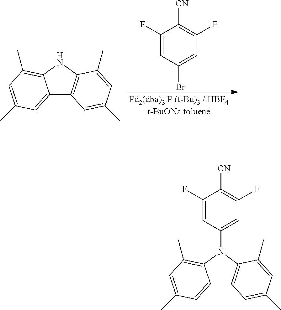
C12=CC(C)=CC(C)=C1NC1=C2C=C(C)C=C1C.C1(F)=CC(Br)=CC(F)=C1[CN].C12=CC(C)=CC(C)=C1N(C1=CC(F)=C([CN])C(F)=C1)C1=C2C=C(C)C=C1C
